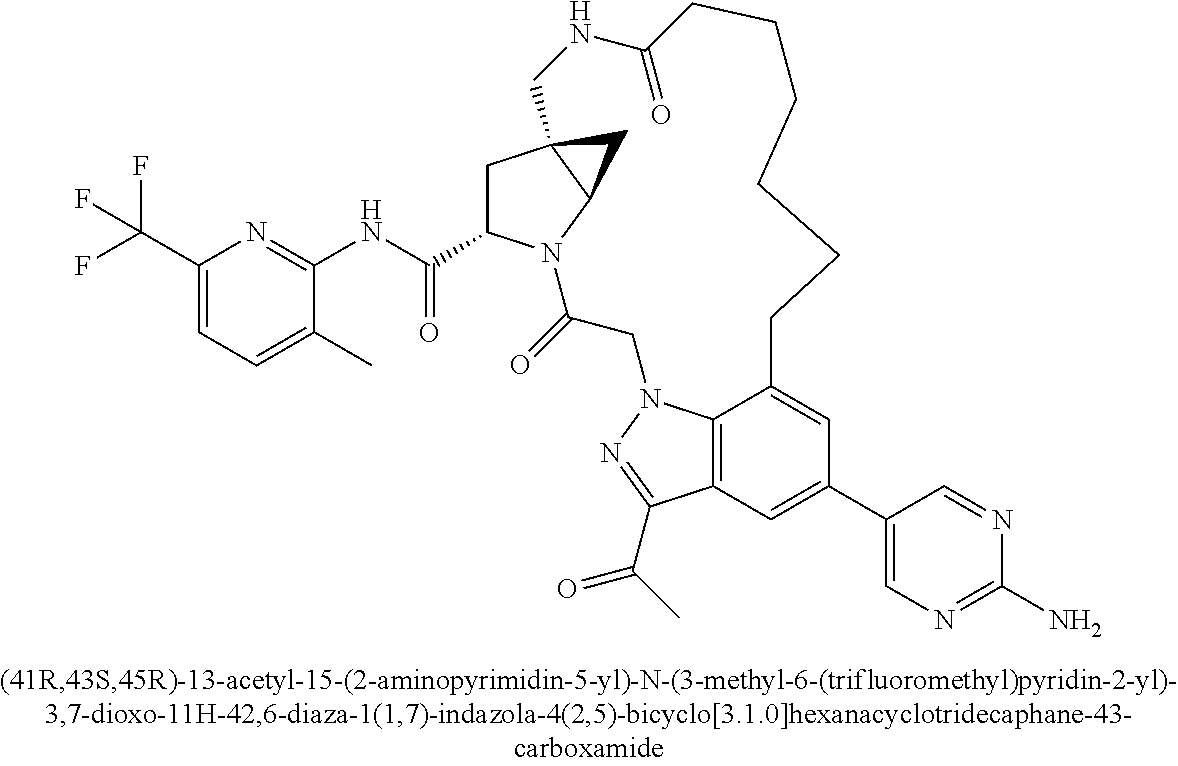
C1C23C(N(C(=O)CN4C5=C(C(C(C)=O)=N4)C=C(C4=CN=C(N)N=C4)C=C5CCCCCCC(=O)NC2)C1C(=O)NC1=NC(C(F)(F)F)=CC=C1C)C3
